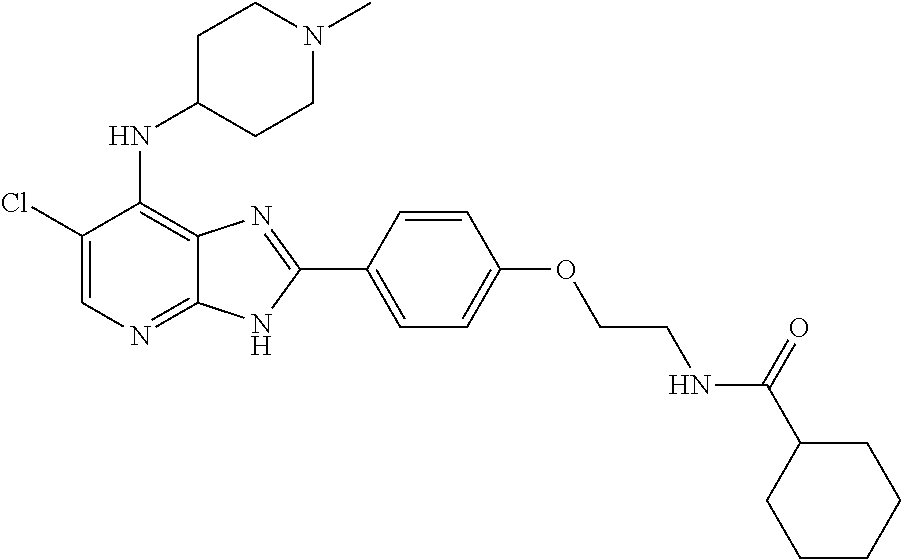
C1(Cl)=CN=C2C(=C1NC1CCN(C)CC1)N=C(C1=CC=C(OCCNC(C3CCCCC3)=O)C=C1)N2
